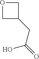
OC(=O)CC1COC1
